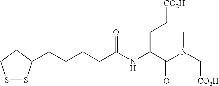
S1SC(CCCCC(NC(C(N(C[CO2H])C)=O)CC[CO2H])=O)CC1
